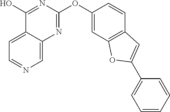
C12=CC=NC=C1N=C(OC1=CC3=C(C=C1)C=C(C1=CC=CC=C1)O3)N=C2O
